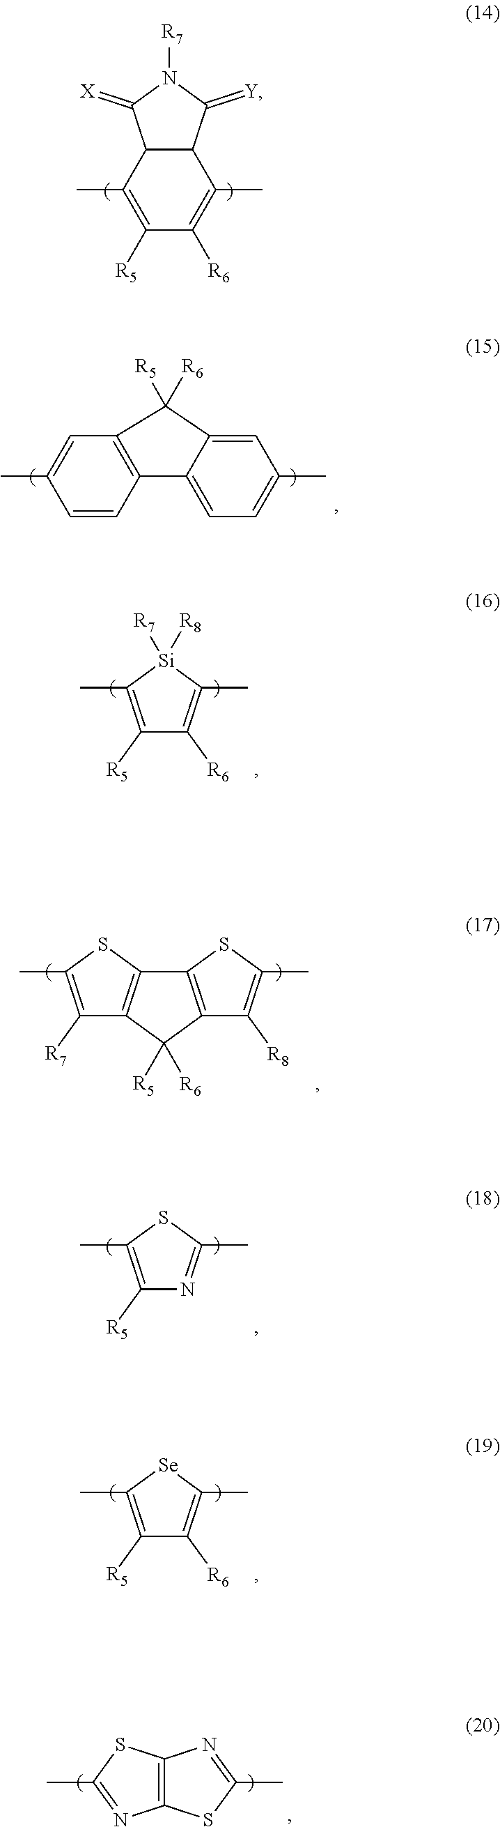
C1([R5])=C(C)C2C(C(C)=C1[R6])C(=[Y])N([R7])C2=[X].C1=CC2=C(C=C1C)C([R5])([R6])C1=CC(C)=CC=C21.C1([R5])=C(C)[Si]([R7])([R8])C(C)=C1[R6].C1([R7])=C(C)SC2=C1C([R5])([R6])C1=C2SC(C)=C1[R8].C1([R5])=C(C)SC(C)=N1.C1([R5])=C(C)[Se]C(C)=C1[R6].C12=C(SC(C)=N1)N=C(C)S2
